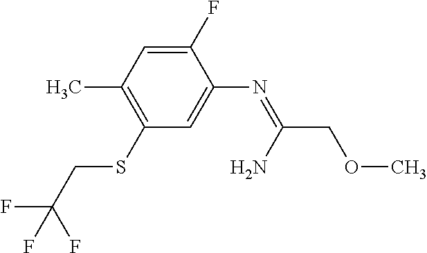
C1(F)=CC(C)=C(SCC(F)(F)F)C=C1N=C(COC)N
